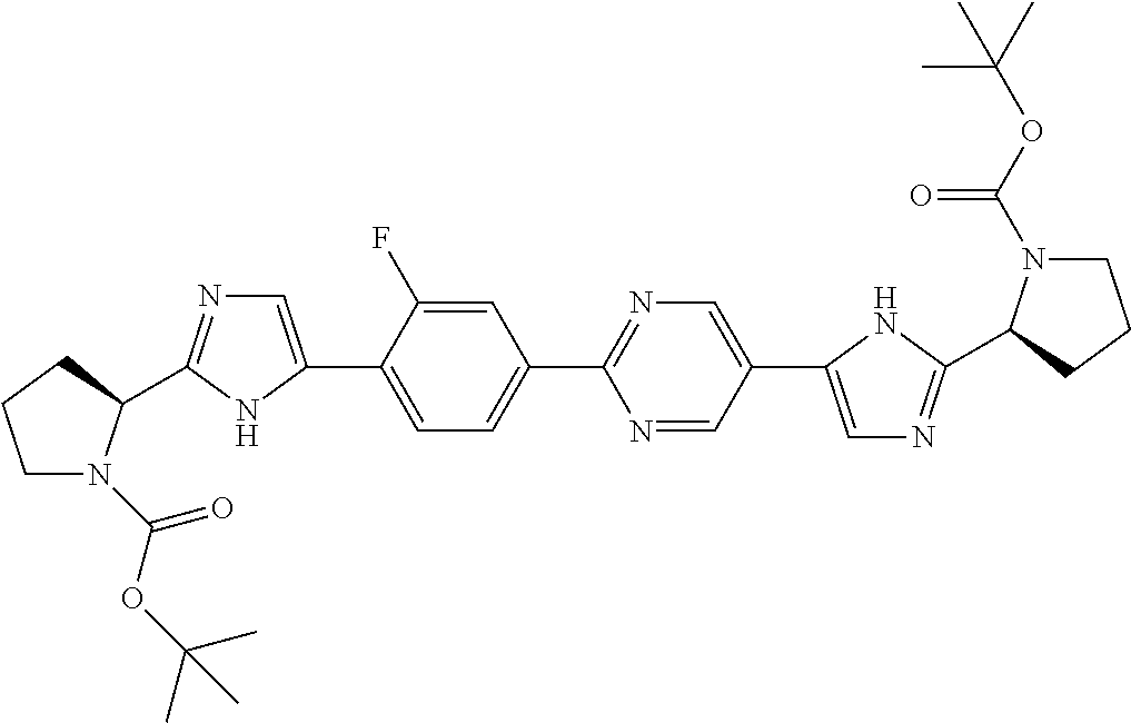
C1=C(F)C(C2=CN=C(C3N(C(OC(C)(C)C)=O)CCC3)N2)=CC=C1C1=NC=C(C2=CN=C(C3N(C(OC(C)(C)C)=O)CCC3)N2)C=N1
